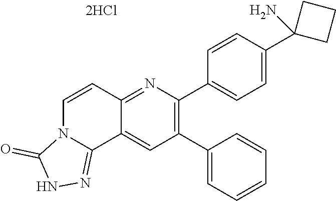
C12=NC(C3=CC=C(C4(N)CCC4)C=C3)=C(C3=CC=CC=C3)C=C1C1=NNC(=O)N1C=C2.[2HCl]
